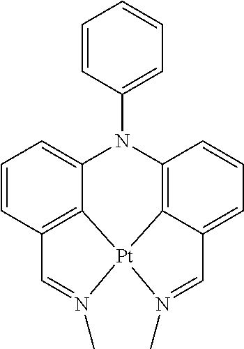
C1=CC(N2C3=C4C(=CC=C3)C=N(C)[Pt]43C4=C(C=CC=C24)C=N3C)=CC=C1
